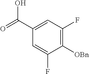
OC(C1=CC(F)=C([OBn])C(F)=C1)=O
